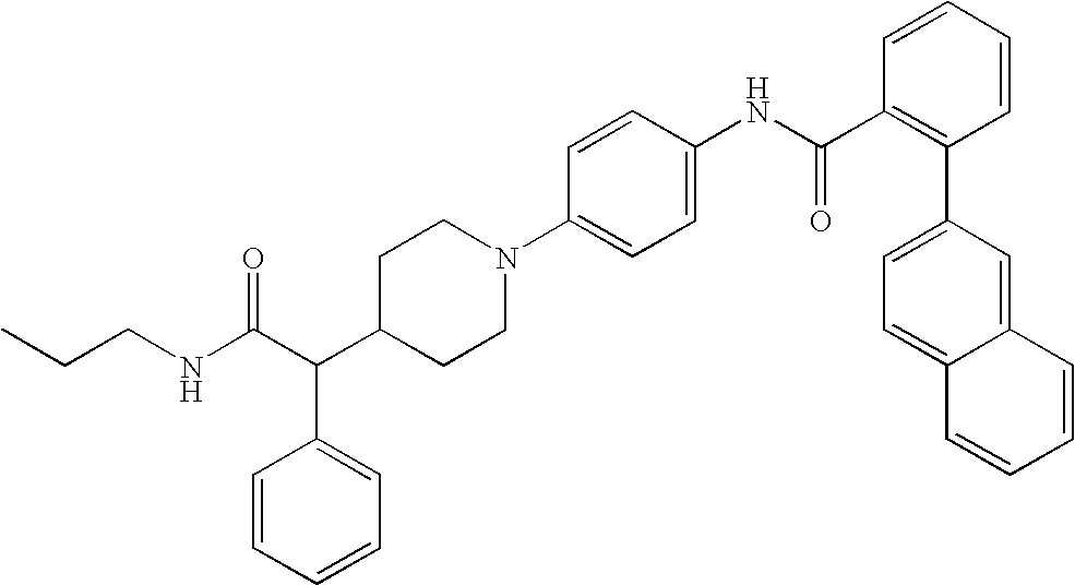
C(C(C1CCN(C2=CC=C(NC(C3=C(C4=CC=C5C(=C4)C=CC=C5)C=CC=C3)=O)C=C2)CC1)C1=CC=CC=C1)(NCCC)=O
